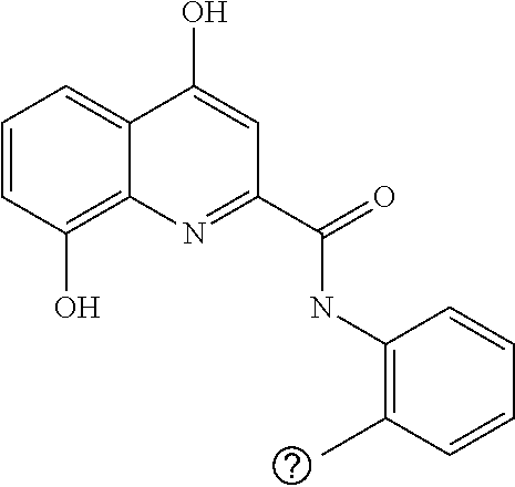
C1=CC(O)=C2C(=C1)C(O)=CC(C(=O)NC1=C(C)C=CC=C1)=N2
